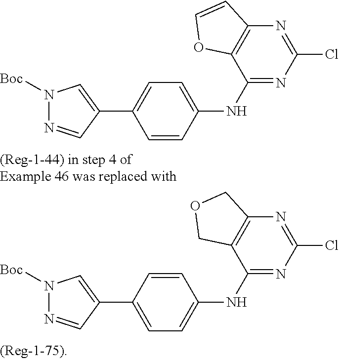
C1(NC2=CC=C(C3=CN([Boc])N=C3)C=C2)=NC(Cl)=NC2=C1OC=C2.C1(NC2=CC=C(C3=CN([Boc])N=C3)C=C2)=NC(Cl)=NC2=C1COC2
